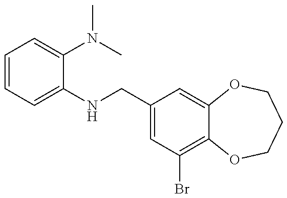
C1=CC=C(NCC2=CC(Br)=C3C(=C2)OCCCO3)C(N(C)C)=C1
